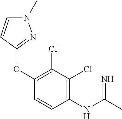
O(C1=C(Cl)C(Cl)=C(NC(C)=N)C=C1)C1=NN(C)C=C1
